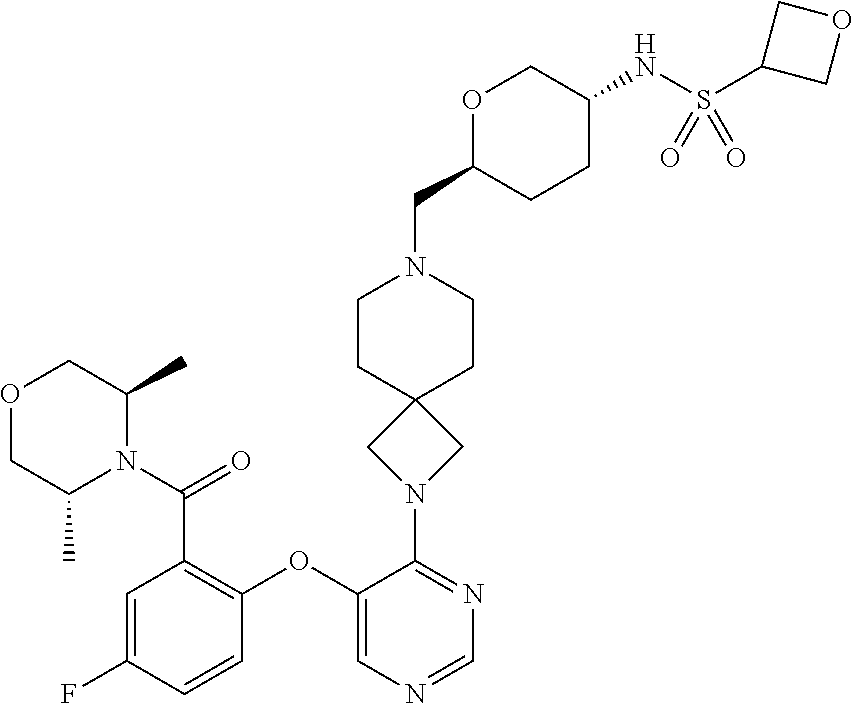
C1=C(F)C=CC(OC2=CN=CN=C2N2CC3(C2)CCN(CC2CCC(NS(C4COC4)(=O)=O)CO2)CC3)=C1C(N1C(C)COCC1C)=O
